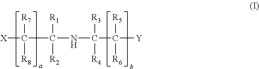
[X]C(C(NC(C([Y])([R5])[R6])([R3])[R4])([R1])[R2])([R7])[R8]
